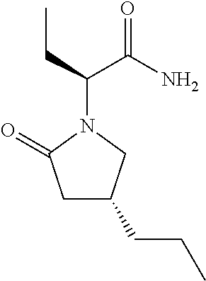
C1C(CCC)CN(C(CC)C(N)=O)C1=O
